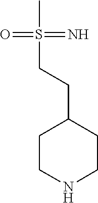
N1CCC(CCS(C)(=N)=O)CC1
